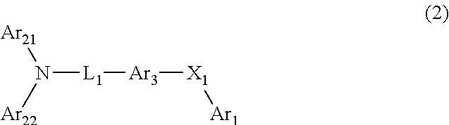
[L1]([Ar3][X1][Ar1])N([Ar21])[Ar22]
